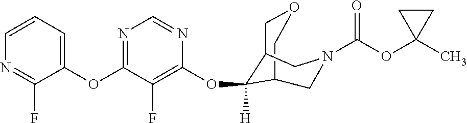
C12COCC(C1(OC1=C(F)C(OC3=CC=CN=C3F)=NC=N1)[H])CN(C(OC1(C)CC1)=O)C2
